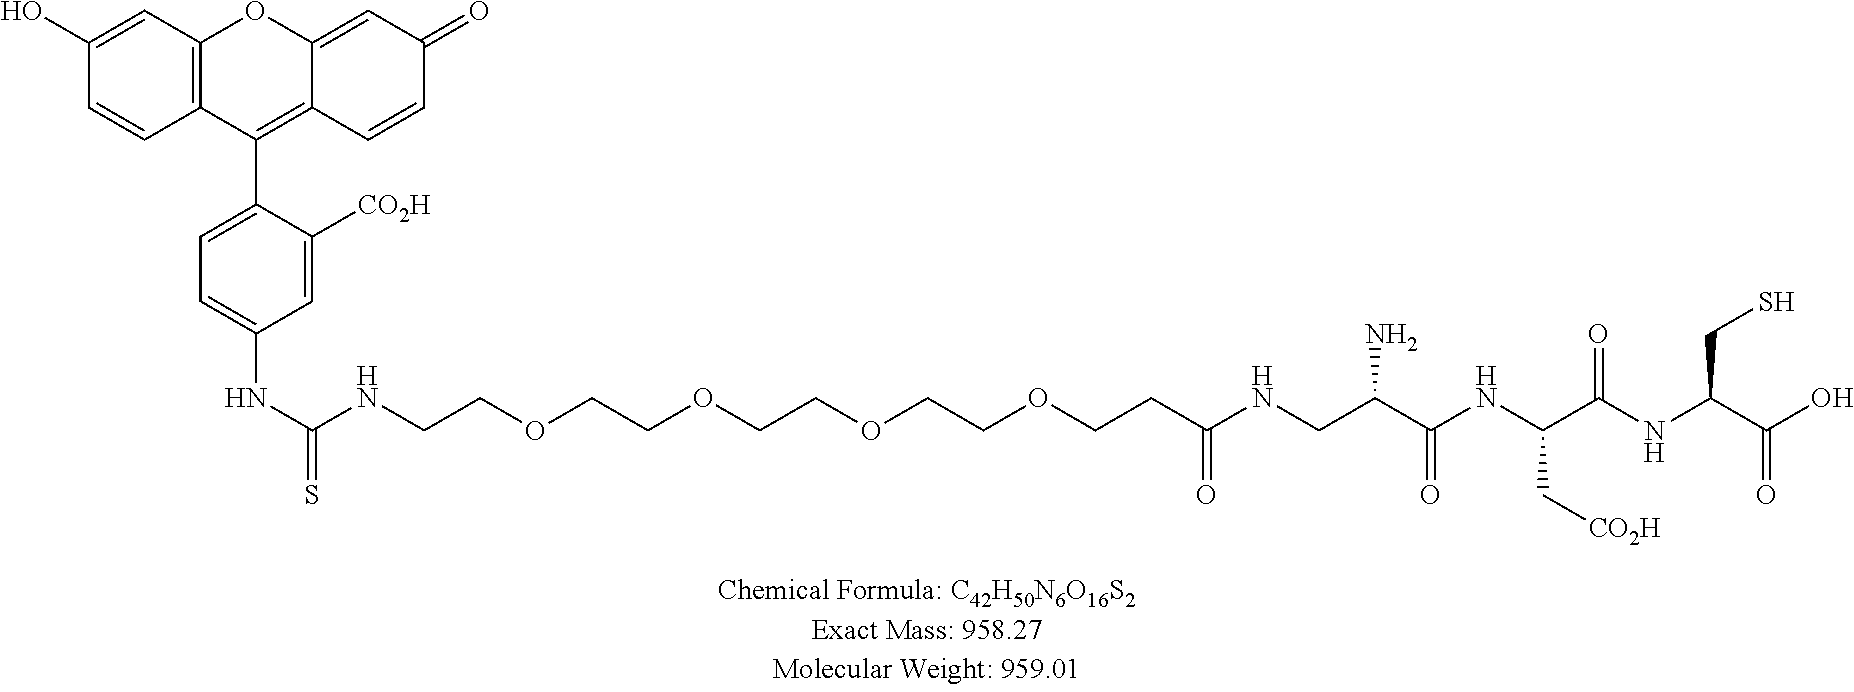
C12=C(C(C3=CC=C(NC(NCCOCCOCCOCCOCCC(NCC(C(NC(C(NC(C(O)=O)CS)=O)C[CO2H])=O)N)=O)=S)C=C3[CO2H])=C3C(=CC(=O)C=C3)O1)C=CC(O)=C2
